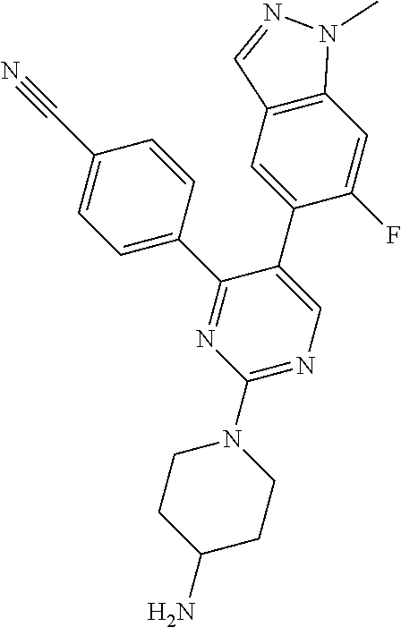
C1(N2CCC(N)CC2)=NC=C(C2=CC3=C(C=C2F)N(C)N=C3)C(C2=CC=C(C#N)C=C2)=N1
